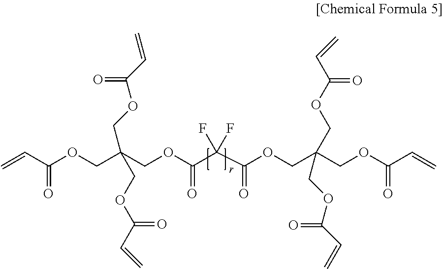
C=CC(OCC(COC(=O)C(F)(F)C(OCC(COC(C=C)=O)(COC(C=C)=O)COC(C=C)=O)=O)(COC(C=C)=O)COC(C=C)=O)=O
